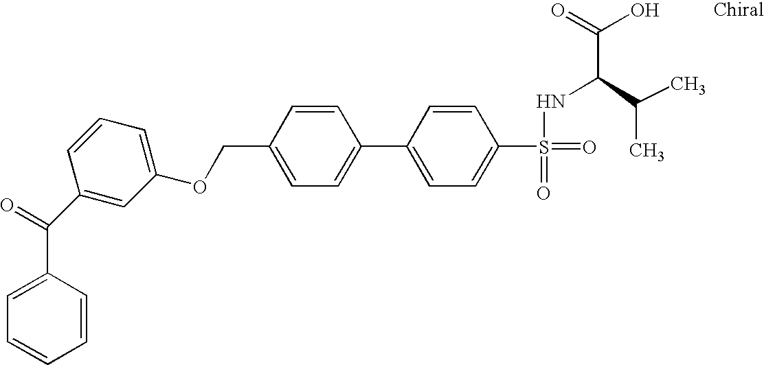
C1(OCC2=CC=C(C3=CC=C(S(=O)(NC(C(O)=O)C(C)C)=O)C=C3)C=C2)=CC=CC(C(C2=CC=CC=C2)=O)=C1
